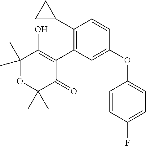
C1(C2CC2)=C(C2=C(O)C(C)(C)OC(C)(C)C2=O)C=C(OC2=CC=C(F)C=C2)C=C1
